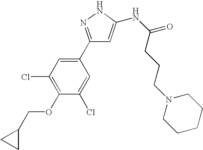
C1=C(NC(CCCN2CCCCC2)=O)NN=C1C1=CC(Cl)=C(OCC2CC2)C(Cl)=C1
